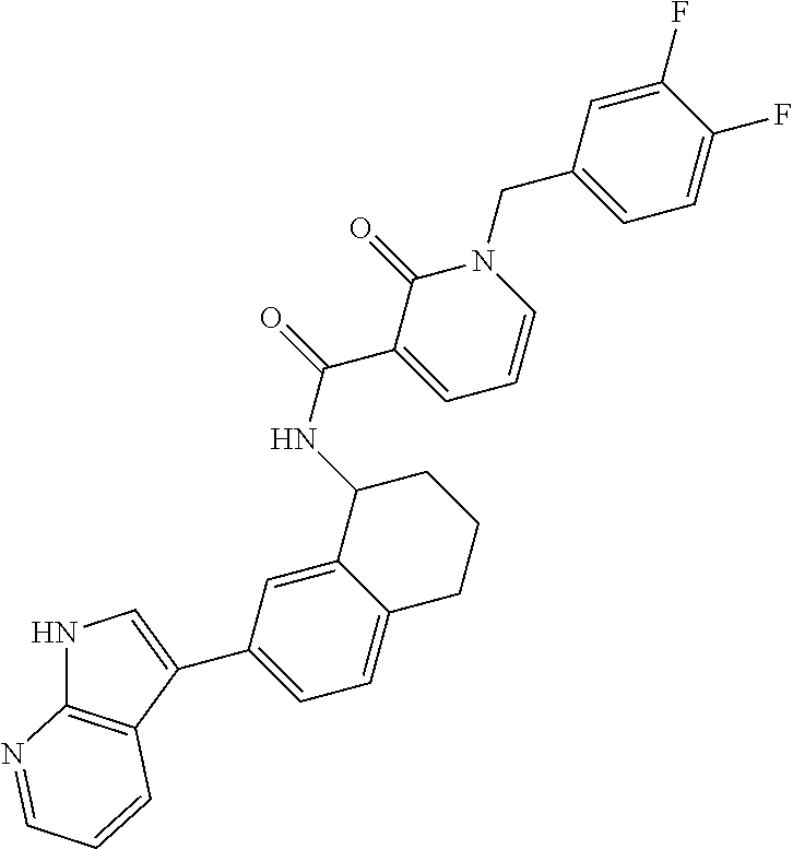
N1C2=C(C(C3=CC=C4C(=C3)C(NC(=O)C3=CC=CN(CC5=CC=C(F)C(F)=C5)C3=O)CCC4)=C1)C=CC=N2
